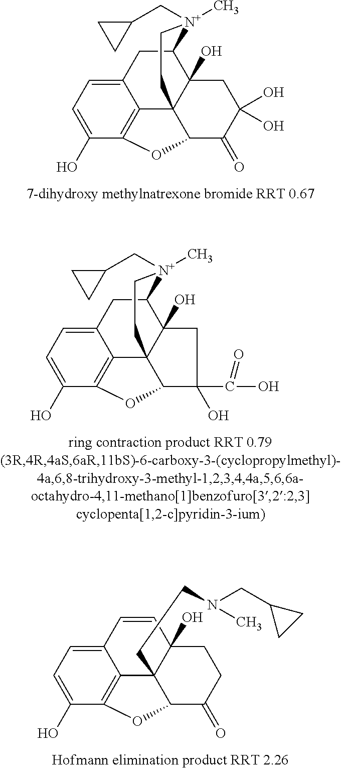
C12CC3=CC=C(O)C4=C3C3(C1(O)CC(O)(O)C(=O)C3O4)CC[N+]2(C)CC1CC1.C12CC3=CC=C(O)C4=C3C3(C1(O)CC(C(O)=O)(O)C3O4)CC[N+]2(C)CC1CC1.C1=CC2=CC=C(O)C3=C2C2(CCN(C)CC4CC4)C1(O)CCC(=O)C2O3
